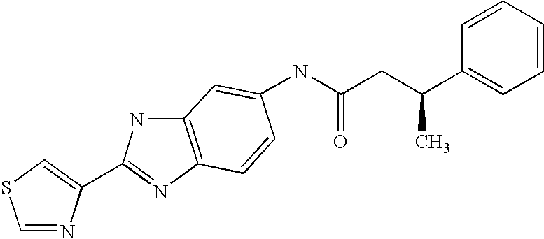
C1=NC(C2=NC3=C(N2)C=C(NC(CC(C2=CC=CC=C2)C)=O)C=C3)=CS1
